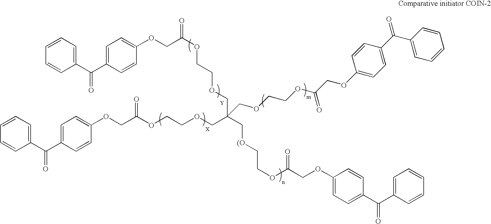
C1=CC=CC(C(C2=CC=C(OCC(OCCOCC(C[(O]CCOC(COC3=CC=C(C(C4=CC=CC=C4)=O)C=C3)=O)(COCCOC(COC3=CC=C(C(C4=CC=CC=C4)=O)C=C3)=O)COCCOC(COC3=CC=C(C(C4=CC=CC=C4)=O)C=C3)=O)=O)C=C2)=O)=C1
